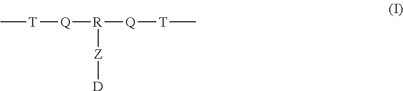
C[T][Q][R]([Q][T]C)[Z][D]
